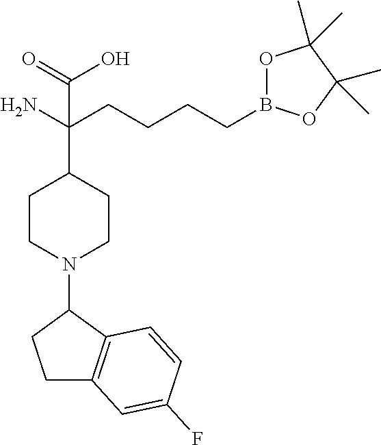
NC(CCCCB1OC(C)(C)C(C)(C)O1)(C1CCN(C2CCC3=C2C=CC(F)=C3)CC1)C(=O)O
